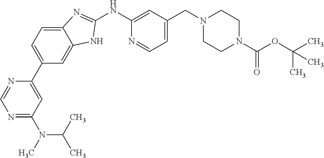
N1=C(N(C(C)C)C)C=C(C2=CC=C3C(=C2)NC(NC2=CC(CN4CCN(C(OC(C)(C)C)=O)CC4)=CC=N2)=N3)N=C1
